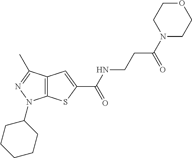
C(NC(=O)C1=CC2=C(S1)N(C1CCCCC1)N=C2C)CC(=O)N1CCOCC1
